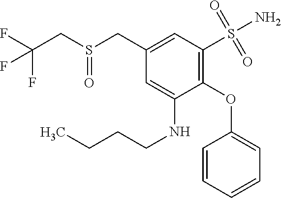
C1(CS(CC(F)(F)F)=O)=CC(S(=O)(=O)N)=C(OC2=CC=CC=C2)C(NCCCC)=C1
